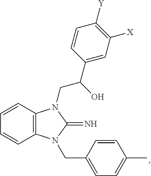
C1=CC2=C(C=C1)N(CC1=CC=C(C)C=C1)C(=N)N2CC(O)C1=CC([X])=C([Y])C=C1
